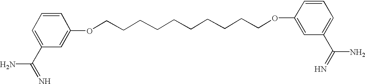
C1=CC=C(C(=N)N)C=C1OCCCCCCCCCCOC1=CC(C(=N)N)=CC=C1
